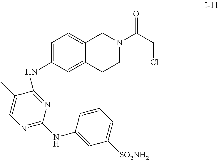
C1=C(NC2=NC(NC3=CC([SO2NH2])=CC=C3)=NC=C2C)C=C2C(=C1)CN(C(CCl)=O)CC2
